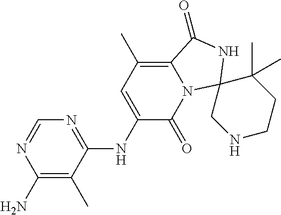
N1=C(NC2=CC(C)=C3N(C2=O)C2(NC3=O)CNCCC2(C)C)C(C)=C(N)N=C1
